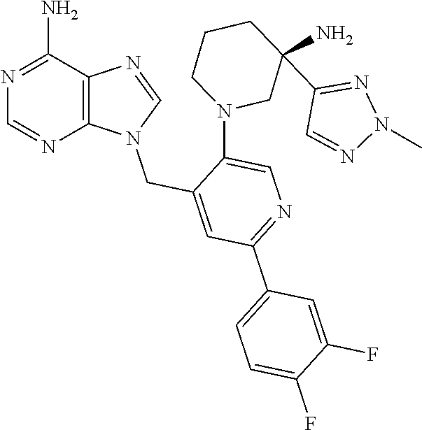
N1=C(N)C2=C(N=C1)N(CC1=CC(C3=CC=C(F)C(F)=C3)=NC=C1N1CC(N)(C3=NN(C)N=C3)CCC1)C=N2
